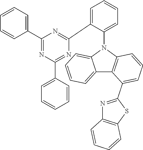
C12=CC=CC=C1N(C1=CC=CC=C1C1=NC(C3=CC=CC=C3)=NC(C3=CC=CC=C3)=N1)C1=C2C(C2=NC3=C(S2)C=CC=C3)=CC=C1
